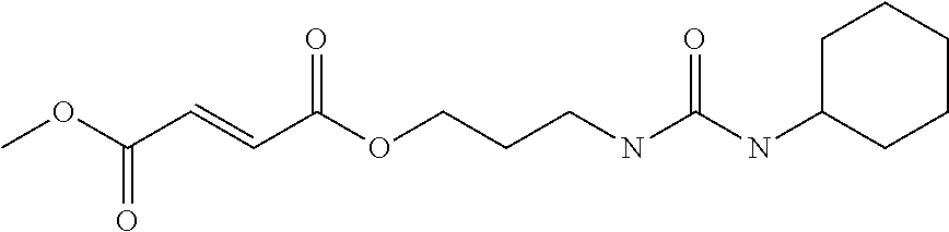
COC(C=CC(OCCCNC(NC1CCCCC1)=O)=O)=O
